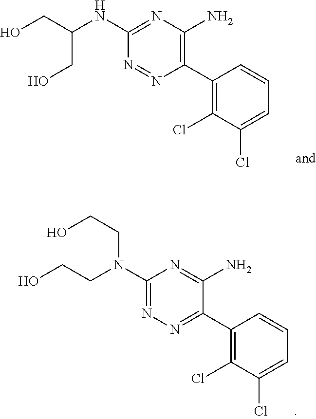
C(NC1=NC(N)=C(C2=C(Cl)C(Cl)=CC=C2)N=N1)(CO)CO.C(N(C1=NN=C(C2=C(Cl)C(Cl)=CC=C2)C(N)=N1)CCO)CO
